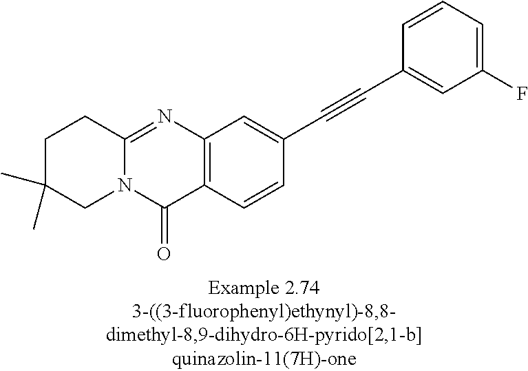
C1C(C)(C)CN2C(=NC3=C(C2=O)C=CC(C#CC2=CC(F)=CC=C2)=C3)C1
